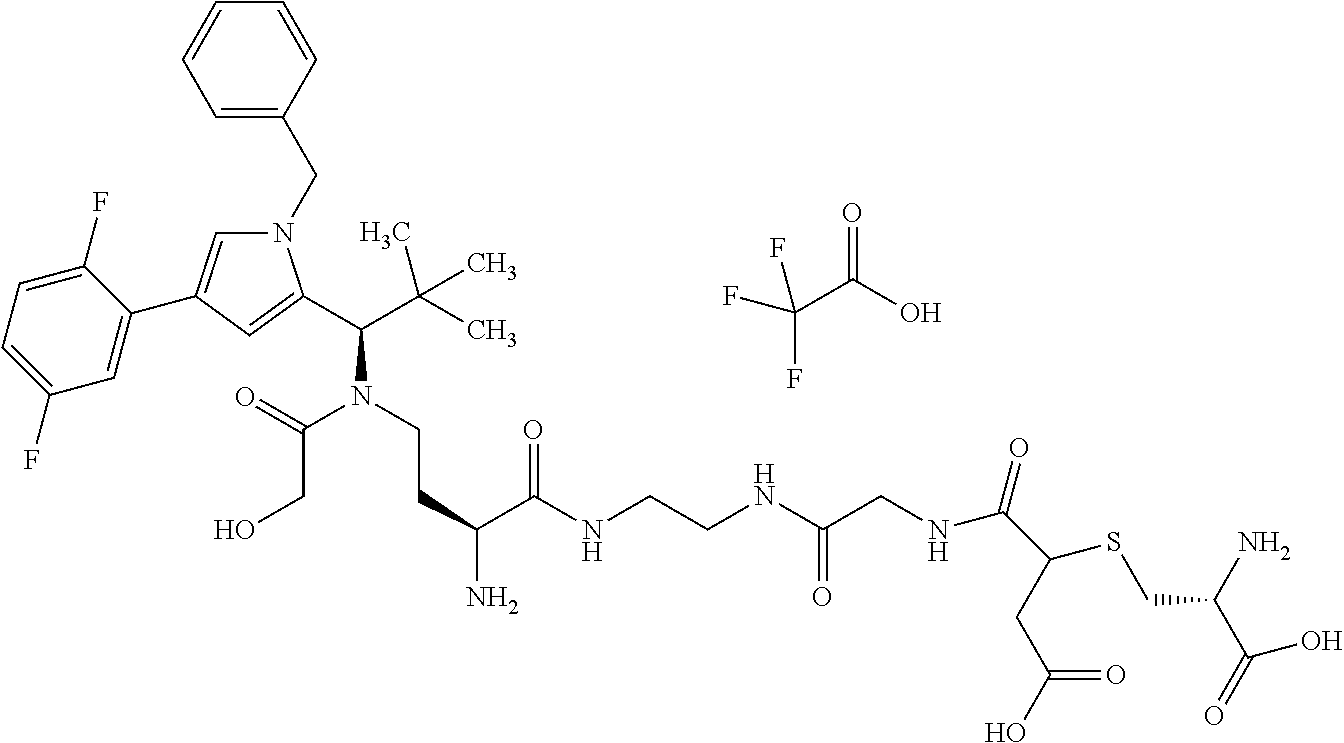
C1=C(CN2C=C(C3=CC(F)=CC=C3F)C=C2C(C(C)(C)C)N(C(CO)=O)CCC(C(=O)NCCNC(=O)CNC(=O)C(SCC(N)C(=O)O)CC(=O)O)N)C=CC=C1.C(C(O)=O)(F)(F)F
